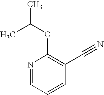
N1=CC=CC(C#N)=C1OC(C)C
